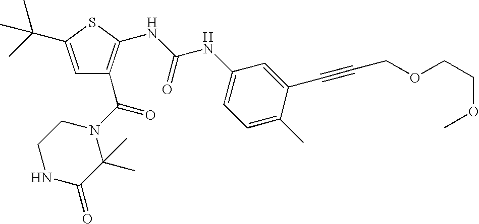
C1=C(C(C)(C)C)SC(NC(NC2=CC=C(C)C(C#CCOCCOC)=C2)=O)=C1C(N1CCNC(=O)C1(C)C)=O
